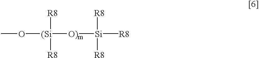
CO[(Si]([O)m][Si]([R8])([R8])[R8])([R8])[R8]
